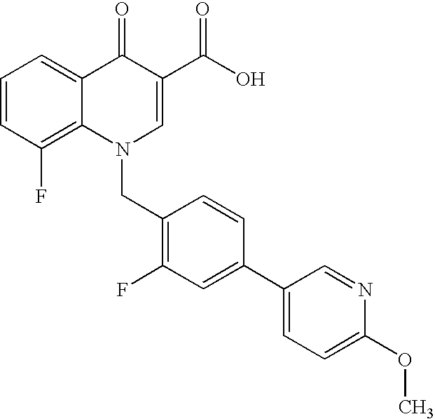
C12=C(F)C=CC=C1C(=O)C(C(O)=O)=CN2CC1=C(F)C=C(C2=CC=C(OC)N=C2)C=C1
